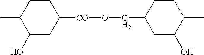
CC1C(O)CC([CO]OCC2CC(O)C(C)CC2)CC1
